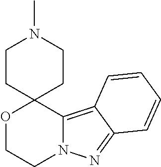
O1CCN2C(=C3C(=N2)C=CC=C3)C12CCN(C)CC2
